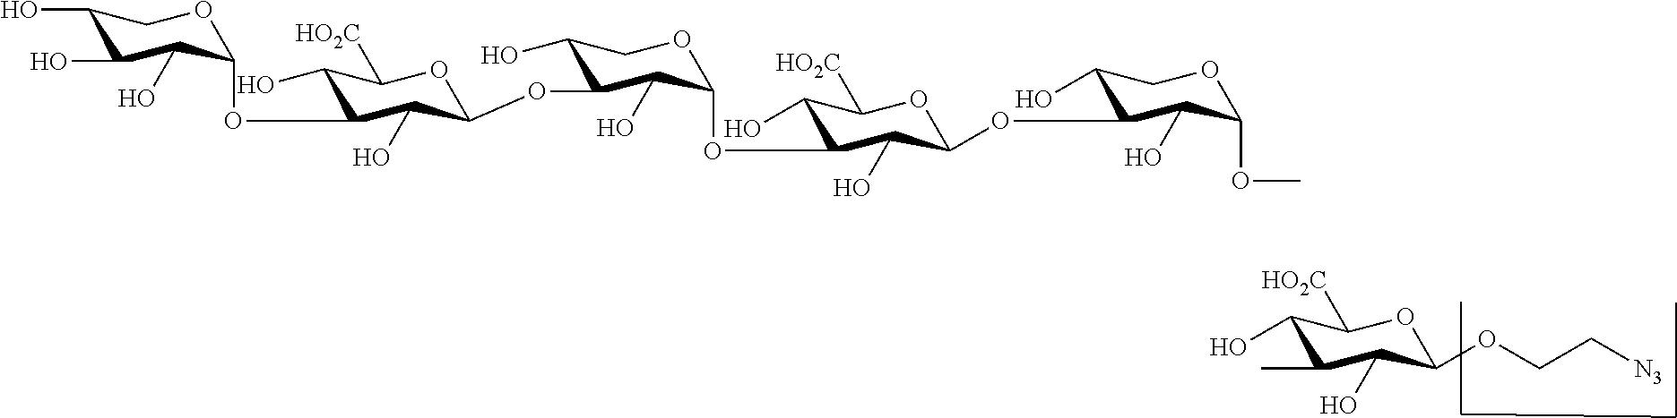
C1(O)C(O)C(O)C(OC2C(O)C([HO2C])OC(OC3C(O)COC(OC4C(O)C([HO2C])OC(OC5C(O)COC(OC)C5O)C4O)C3O)C2O)OC1.C1(O)C(C)C(O)C(OCC[N3])OC1[HO2C]
